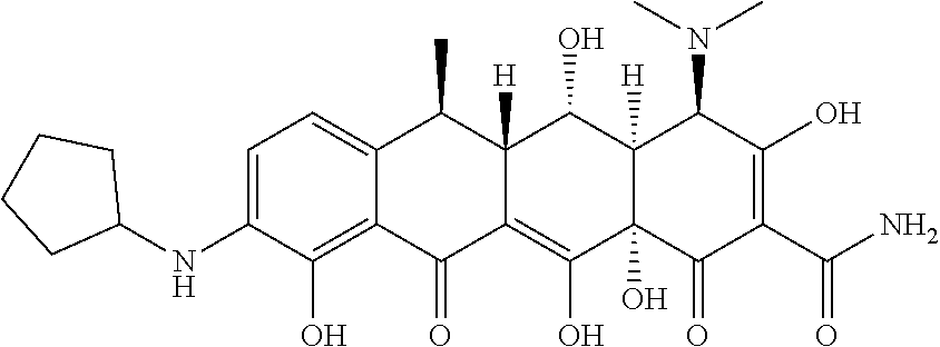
C1=C(NC2CCCC2)C(O)=C2C(=C1)C(C)C1([H])C(=C(O)C3(O)C([H])(C1O)C(N(C)C)C(O)=C(C(N)=O)C3=O)C2=O
